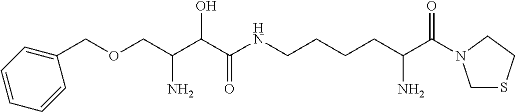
C(C(C(C(NCCCCC(C(=O)N1CSCC1)N)=O)O)N)OCC1=CC=CC=C1
